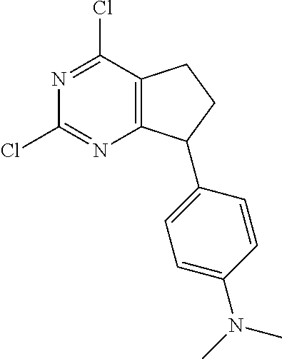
N1=C(Cl)C2=C(N=C1Cl)C(C1=CC=C(N(C)C)C=C1)CC2
